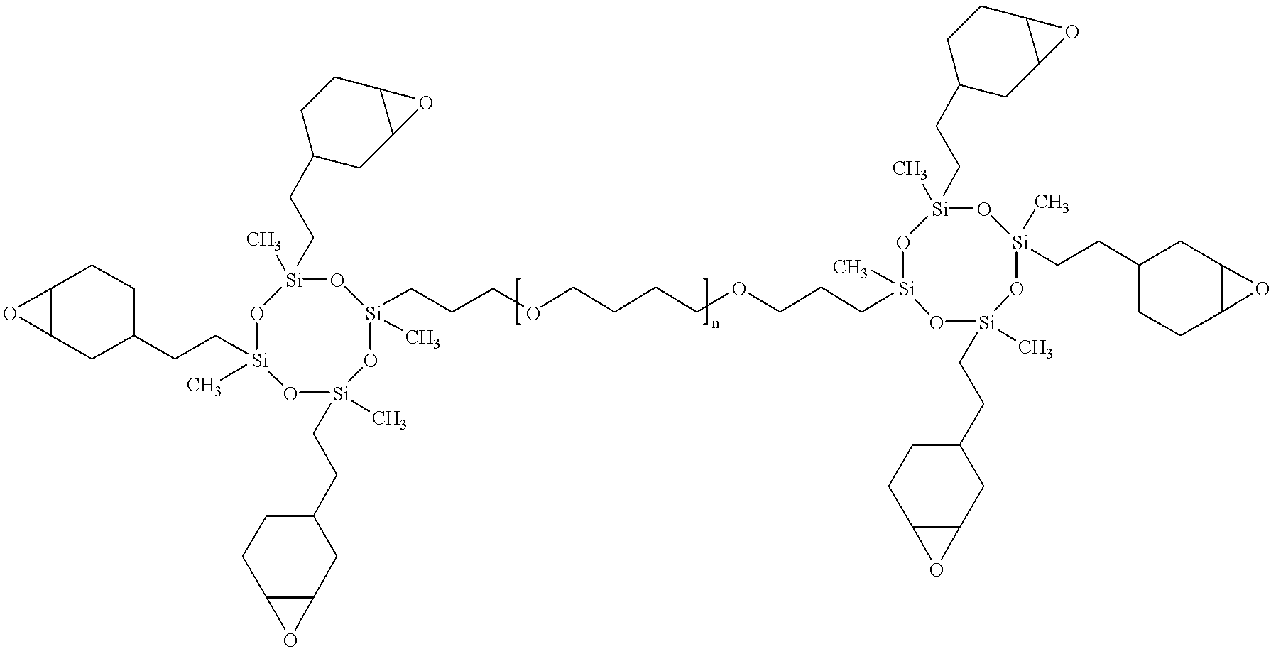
O1[Si](CCC2CCC3C(C2)O3)(C)O[Si](CCC2CCC3C(C2)O3)(C)O[Si](C)(CCCOCCCCOCCC[Si]2(C)O[Si](C)(CCC3CC4C(CC3)O4)O[Si](C)(CCC3CCC4C(C3)O4)O[Si](C)(CCC3CCC4C(C3)O4)O2)O[Si]1(CCC1CC2C(CC1)O2)C
